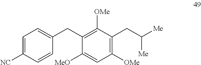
C1=C([NC])C=CC(CC2=C([OMe])C(CC([Me])[Me])=C([OMe])C=C2[MeO])=C1
